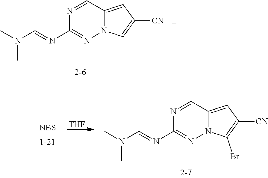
N1=CC2=CC([CN])=CN2N=C1N=CN(C)C.[NBS].[THF].N1=CC2=CC([CN])=C(Br)N2N=C1N=CN(C)C
